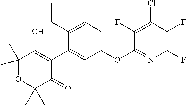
C1(C2=CC(OC3=NC(F)=C(F)C(Cl)=C3F)=CC=C2CC)=C(O)C(C)(C)OC(C)(C)C1=O
